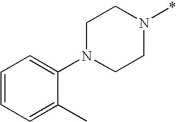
C1N(C2=CC=CC=C2C)CCN(*)C1
